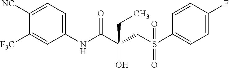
C1(NC(C(CS(C2=CC=C(F)C=C2)(=O)=O)(CC)O)=O)=CC=C([NC])C([F3C])=C1
